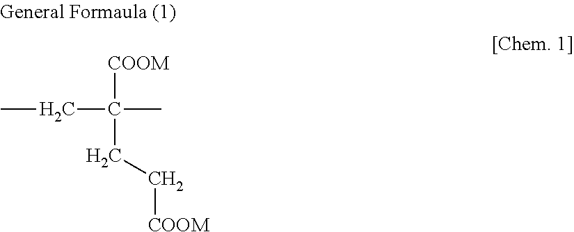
CCC([COOM])(CC[COOM])C
